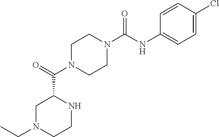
C1N(CC)CCNC1C(N1CCN(C(NC2=CC=C(Cl)C=C2)=O)CC1)=O
